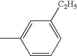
C1(C)=CC([C2H5])=CC=C1
